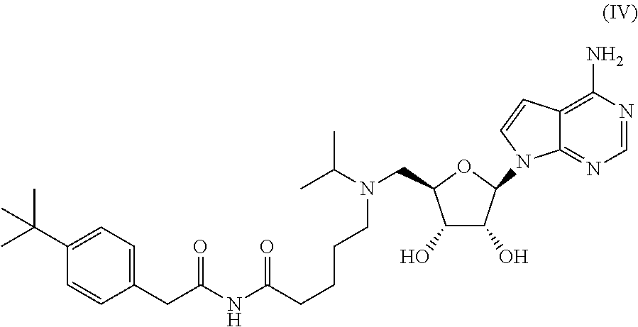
C1(C(C)(C)C)=CC=C(CC(NC(CCCCN(CC2C(O)C(O)C(N3C4=NC=NC(N)=C4C=C3)O2)C(C)C)=O)=O)C=C1
